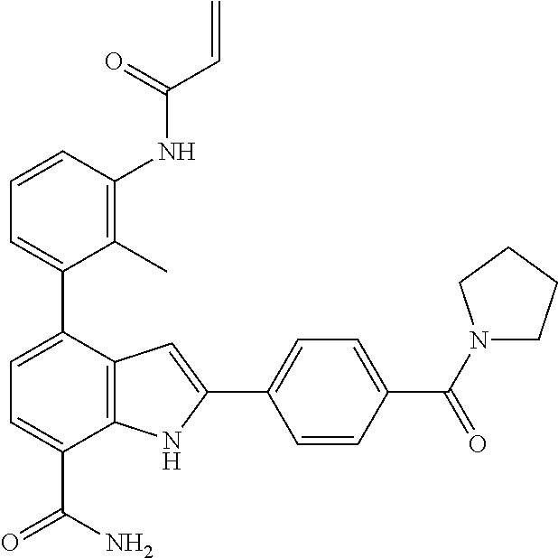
C1=CC(NC(C=C)=O)=C(C)C(C2=CC=C(C(N)=O)C3=C2C=C(C2=CC=C(C(N4CCCC4)=O)C=C2)N3)=C1
